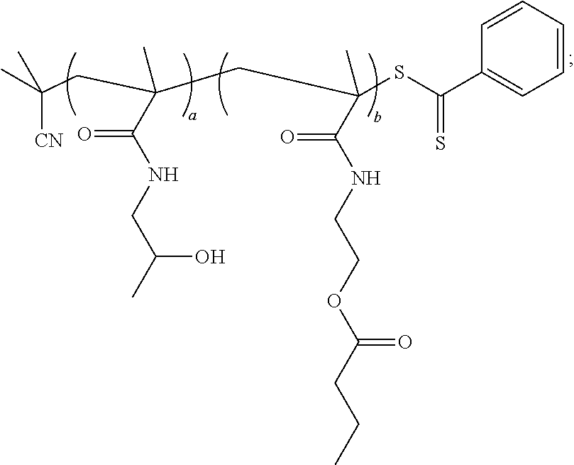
C1=CC=CC(C(SC(CC(CC(C)([CN])C)(C(NCC(C)O)=O)C)(C)C(NCCOC(CCC)=O)=O)=S)=C1
